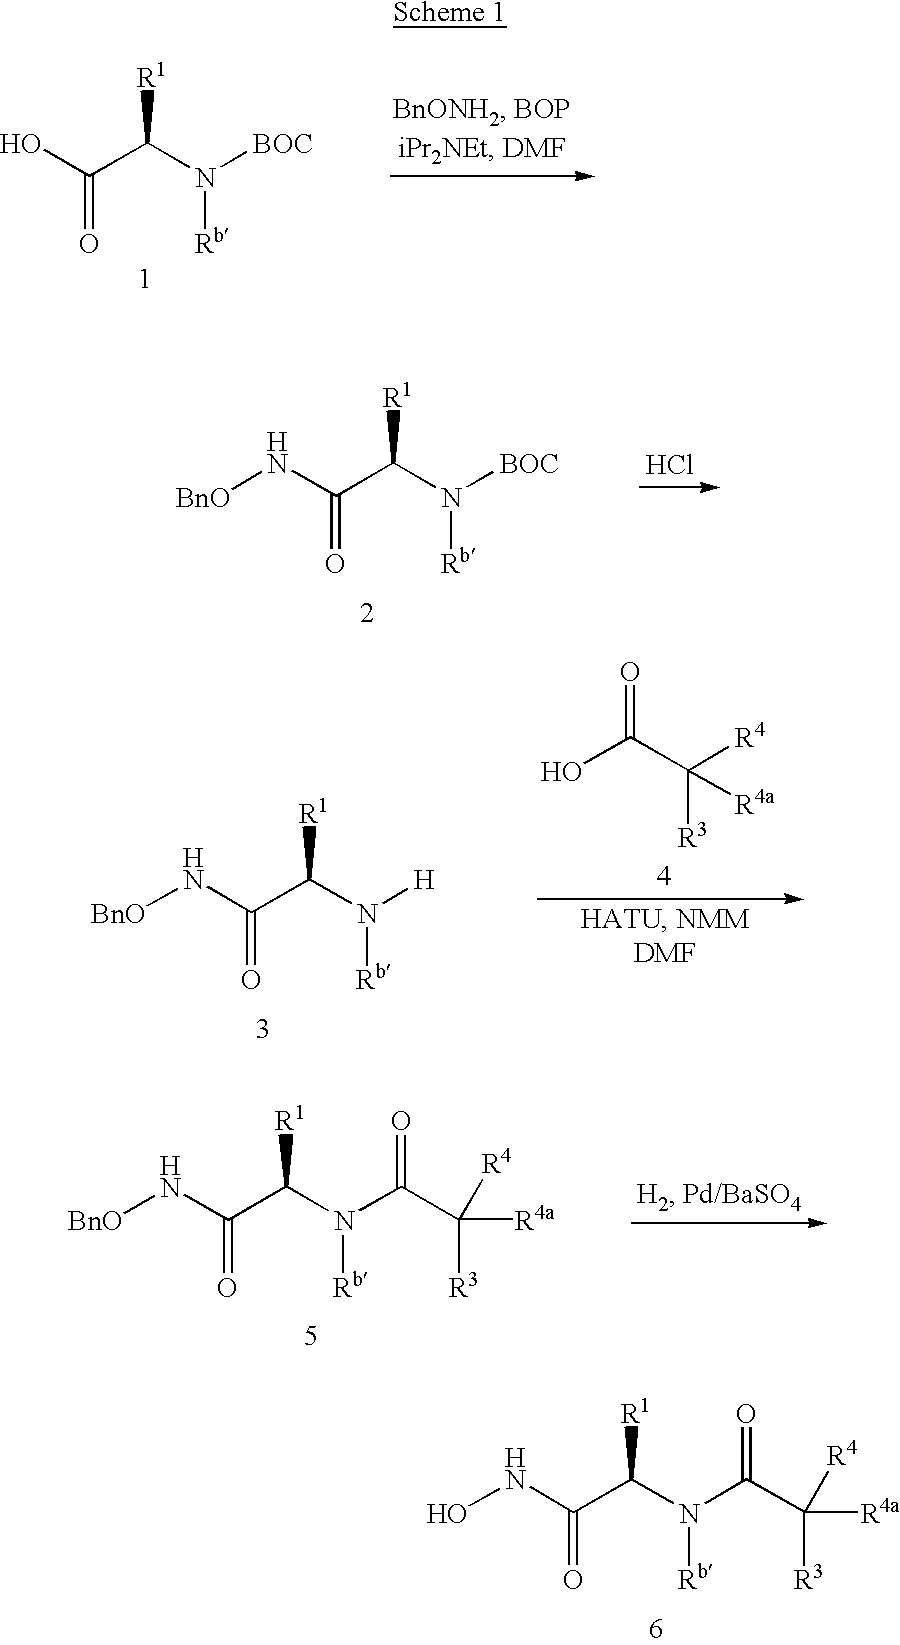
OC(C(N([BOC])[Rb])[R1])=O.N(C(C(N([BOC])[Rb])[R1])=O)[BnO].Cl.N(C(C(N([H])[Rb])[R1])=O)[BnO].OC(C([R3])([R4])[R4a])=O.N(C(C(N(C(C([R3])([R4a])[R4])=O)[Rb])[R1])=O)[BnO].N(C(C(N(C(C([R3])([R4a])[R4])=O)[Rb])[R1])=O)O
